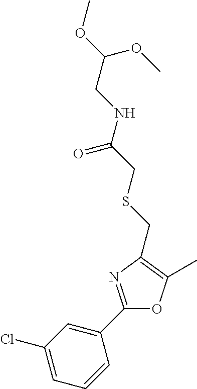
C1(Cl)=CC=CC(C2=NC(CSCC(NCC(OC)OC)=O)=C(C)O2)=C1
